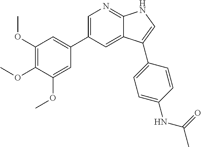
C1=C(C2=CC(OC)=C(OC)C(OC)=C2)C=C2C(=N1)NC=C2C1=CC=C(NC(C)=O)C=C1
